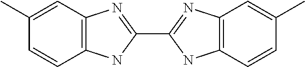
C1=C(C)C=CC2=C1N=C(C1=NC3=C(N1)C=CC(C)=C3)N2
